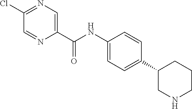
C1(C2=CC=C(NC(C3=CN=C(Cl)C=N3)=O)C=C2)CNCCC1
